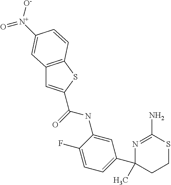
C(=O)(NC1=CC(C2(C)CCSC(N)=N2)=CC=C1F)C1=CC2=C(S1)C=CC([N+]([O-])=O)=C2
